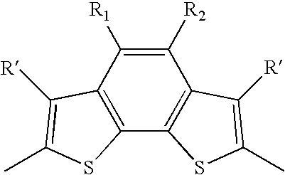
[R1]C1=C([R2])C2=C(C3=C1C([R])=C(C)S3)SC(C)=C2[R]
